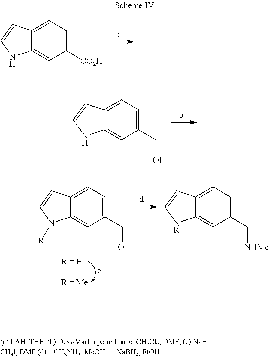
C12=CC=C([CO2H])C=C1NC=C2.C12=CC=C(CO)C=C1NC=C2.C12=CC=C(C=O)C=C1N([R])C=C2.C12=CC=C(C[NHMe])C=C1[NR]C=C2
